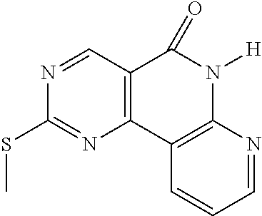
C12=C(C3=C(N([H])C1=O)N=CC=C3)N=C(SC)N=C2
